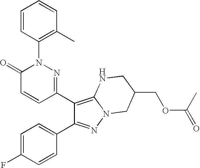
C1(C2=C3N(N=C2C2=CC=C(F)C=C2)CC(COC(=O)C)CN3)=NN(C2=C(C)C=CC=C2)C(=O)C=C1
